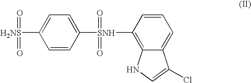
C1([SNH](C2=CC=C([H2NS](=O)=O)C=C2)(=O)=O)=C2C(=CC=C1)C(Cl)=CN2
